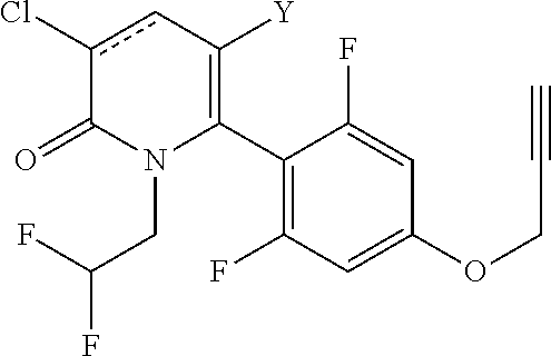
C1(C2=C([Y])cc(Cl)C(=O)N2CC(F)F)=C(F)C=C(OCC#C)C=C1F
